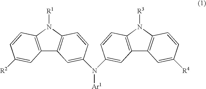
C12=C(N([R1])C3=C1C=C(N([Ar1])C1=CC4=C(N([R3])C5=C4C=C([R4])C=C5)C=C1)C=C3)C=CC([R2])=C2
